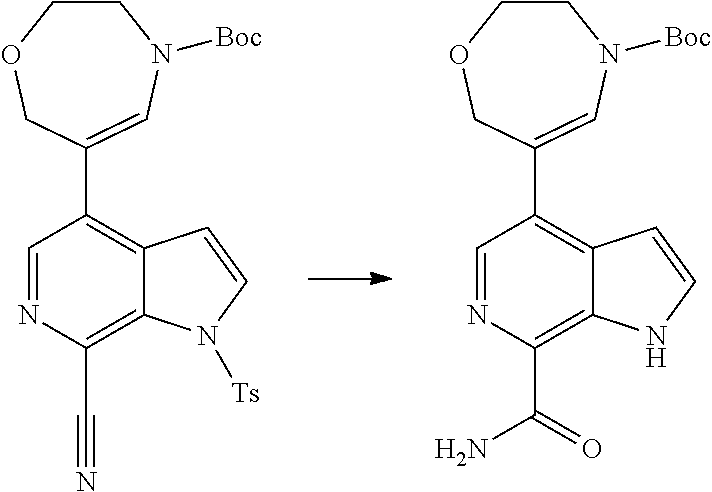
C1=NC(C#N)=C2C(=C1C1=CN([Boc])CCOC1)C=CN2[Ts].C1=NC(C(N)=O)=C2C(=C1C1=CN([Boc])CCOC1)C=CN2
